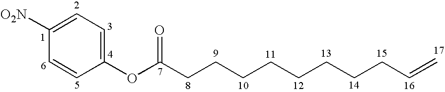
C1(OC(=O)CCCCCCCCC=C)=CC=C([O2N])C=C1
